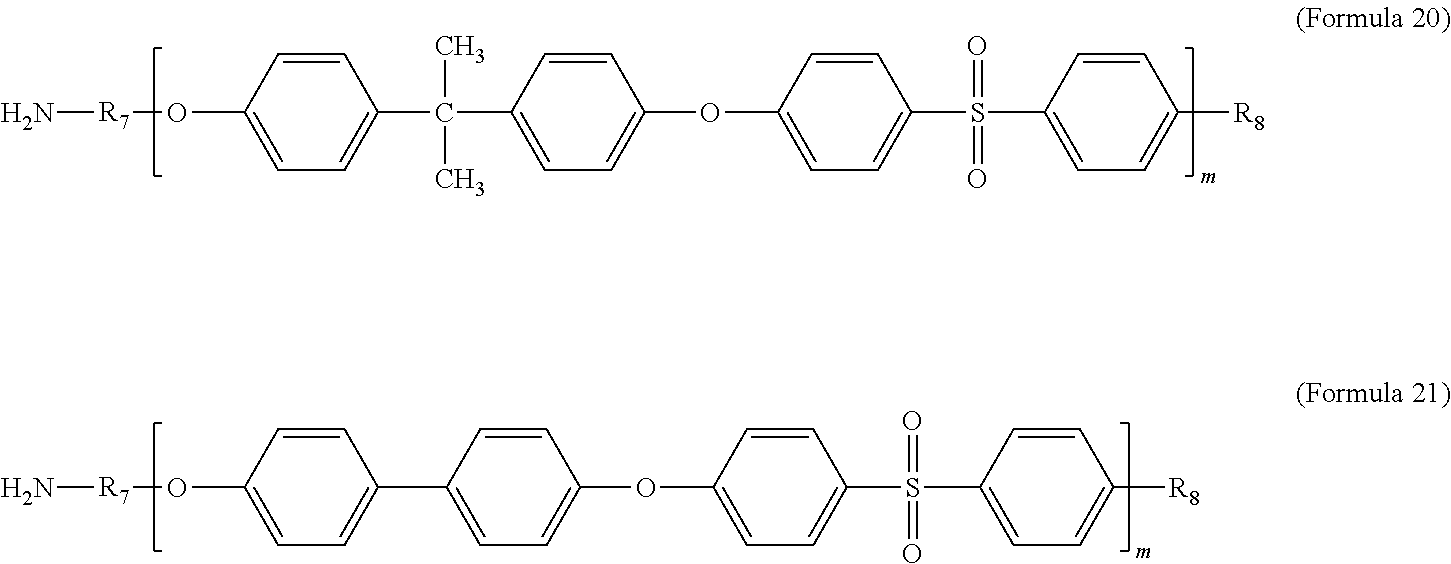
C1=CC(OC2=CC=C(C(C3=CC=C(O[R7]N)C=C3)(C)C)C=C2)=CC=C1S(C1=CC=C([R8])C=C1)(=O)=O.C1=CC(OC2=CC=C(C3=CC=C(O[R7]N)C=C3)C=C2)=CC=C1S(C1=CC=C([R8])C=C1)(=O)=O
